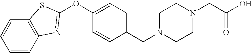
C1=CC(CN2CCN(CC(O)=O)CC2)=CC=C1OC1=NC2=C(C=CC=C2)S1
